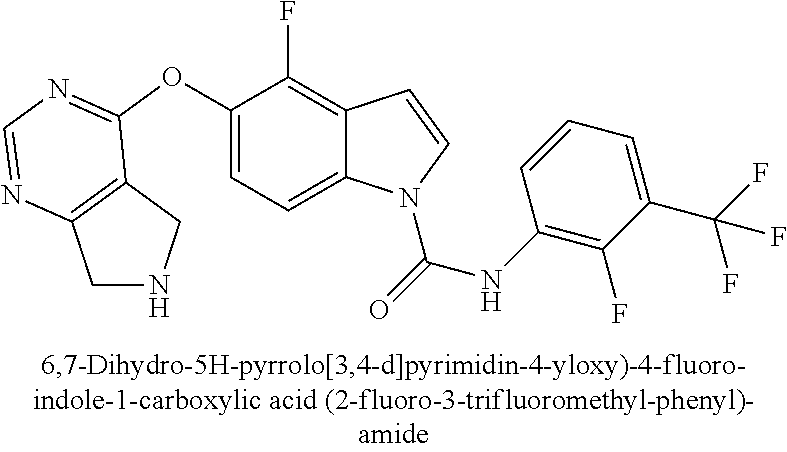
C1(OC2=NC=NC3=C2CNC3)=CC=C2C(=C1F)C=CN2C(=O)NC1=C(F)C(C(F)(F)F)=CC=C1
